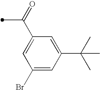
C1=C(C(C)=O)C=C(C(C)(C)C)C=C1Br
